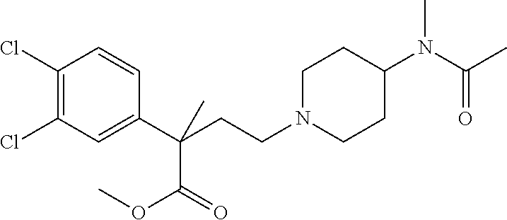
C1N(CCC(C2=CC(Cl)=C(Cl)C=C2)(C(OC)=O)C)CCC(N(C(C)=O)C)C1
